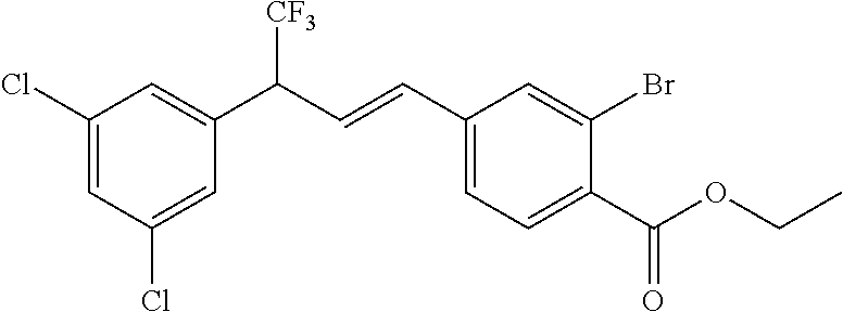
C1(Cl)=CC(Cl)=CC(C(C=CC2=CC=C(C(OCC)=O)C(Br)=C2)[CF3])=C1
